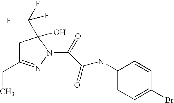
C1C(CC)=NN(C(C(NC2=CC=C(Br)C=C2)=O)=O)C1(C(F)(F)F)O
